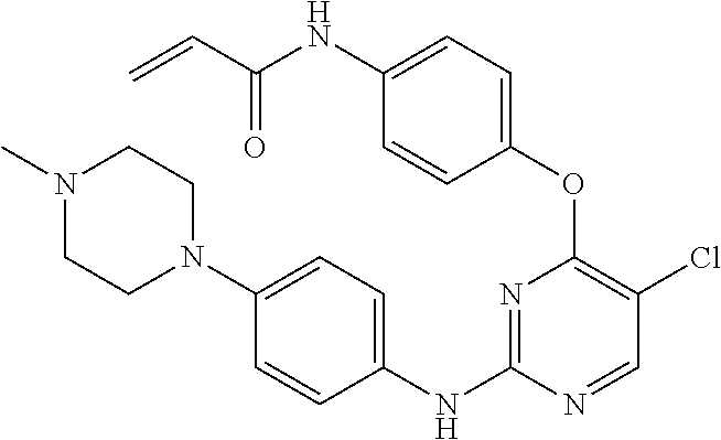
N1=C(NC2=CC=C(N3CCN(C)CC3)C=C2)N=CC(Cl)=C1OC1=CC=C(NC(C=C)=O)C=C1
